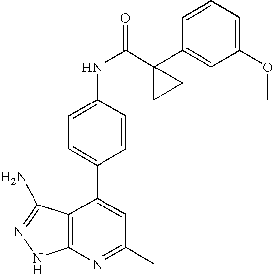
C1(C)=NC2=C(C(C3=CC=C(NC(=O)C4(C5=CC(OC)=CC=C5)CC4)C=C3)=C1)C(N)=NN2
